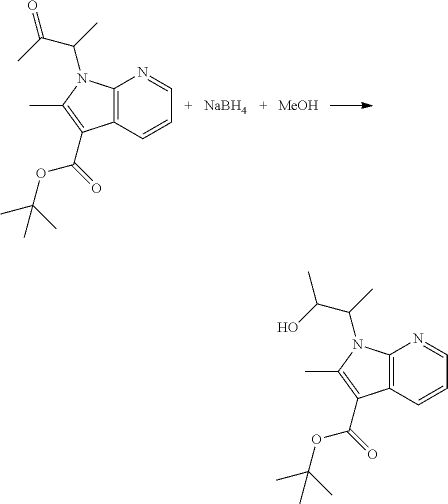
C12=C(C=CC=N1)C(C(OC(C)(C)C)=O)=C(C)N2C(C(C)O)C.[NaBH4].C12=C(C=CC=N1)C(C(OC(C)(C)C)=O)=C(C)N2C(C(=O)C)C.[MeOH]
